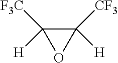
C1([H])([CF3])C([H])([F3C])O1
